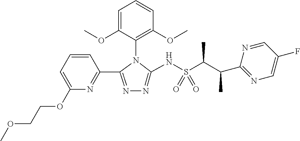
N1=C(C2=NC(OCCOC)=CC=C2)N(C2=C(OC)C=CC=C2OC)C(NS(C(C)C(C)C2=NC=C(F)C=N2)(=O)=O)=N1
